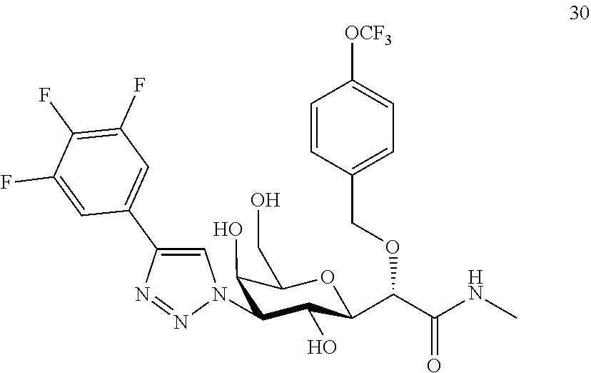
C1(O)C(CO)OC(C(C(NC)=O)OCC2=CC=C([OCF3])C=C2)C(O)C1N1C=C(C2=CC(F)=C(F)C(F)=C2)N=N1
